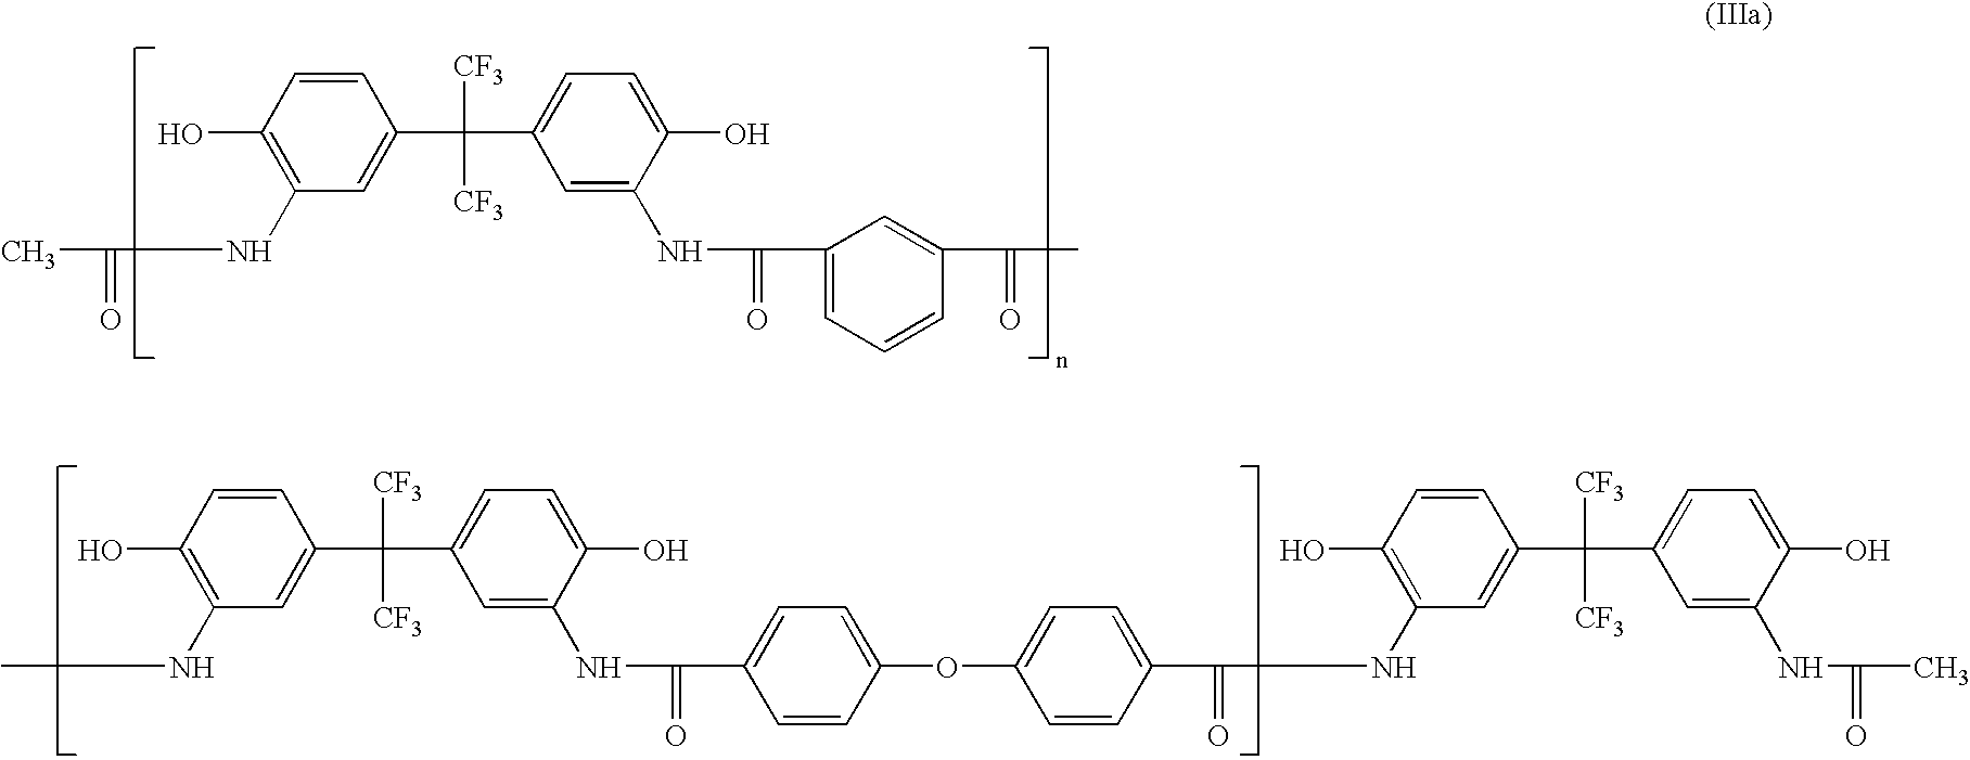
C1(O)=C(NC)C=C(C([CF3])([CF3])C2=CC=C(O)C(NC(=O)C3=CC=C(OC4=CC=C(C(=O)NC5=C(O)C=CC(C([CF3])([CF3])C6=CC=C(O)C(NC(=O)C)=C6)=C5)C=C4)C=C3)=C2)C=C1.C1(O)=C(NC(C)=O)C=C(C([CF3])([CF3])C2=CC=C(O)C(NC(=O)C3=CC=CC(C(=O)C)=C3)=C2)C=C1
